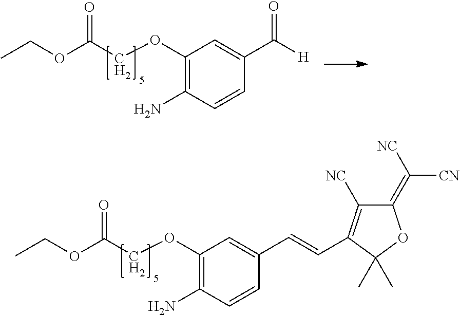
C1(OCC(OCC)=O)=C(N)C=CC(C=CC2=C([NC])C(=C([NC])[CN])OC2(C)C)=C1.C1(OCC(OCC)=O)=C(N)C=CC(C([H])=O)=C1
